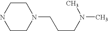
C1CNCCN1CCCN(C)C
